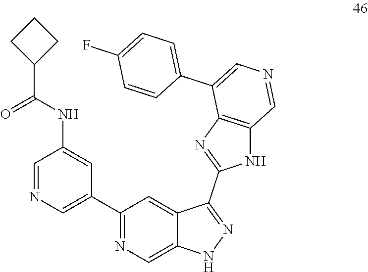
C1=NC=C(C2=NC=C3C(=C2)C(C2=NC4=C(N2)C=NC=C4C2=CC=C(F)C=C2)=NN3)C=C1NC(C1CCC1)=O
